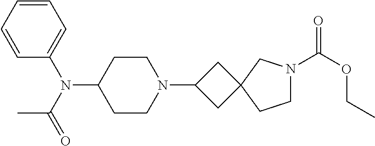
C1CN(C2CC3(C2)CCN(C(OCC)=O)C3)CCC1N(C1=CC=CC=C1)C(=O)C
